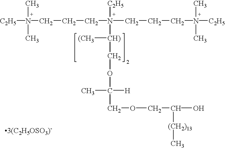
C(CC[N+](CCC[N+]([C2H5])(C)C)([C2H5])[CH)]([(CH3])COC([H])(C)COCC(O)[(CH2)13]C)[N+]([C2H5])(C)C.[3(C2H5OSO3)-]
